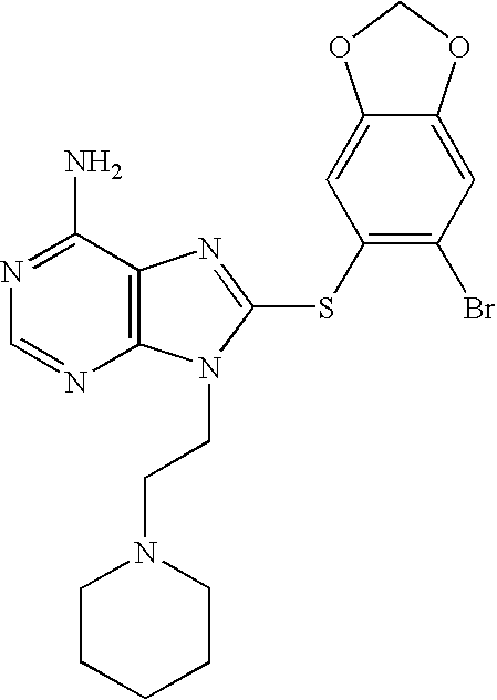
N1=C(N)C2=C(N=C1)N(CCN1CCCCC1)C(SC1=C(Br)C=C3C(=C1)OCO3)=N2
